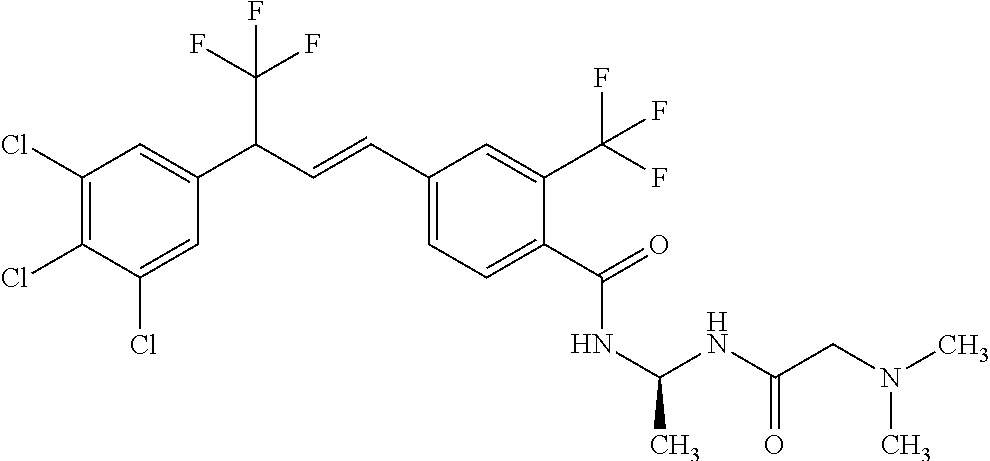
C1(Cl)=C(Cl)C(Cl)=CC(C(C=CC2=CC=C(C(=O)NC(C)NC(CN(C)C)=O)C(C(F)(F)F)=C2)C(F)(F)F)=C1
